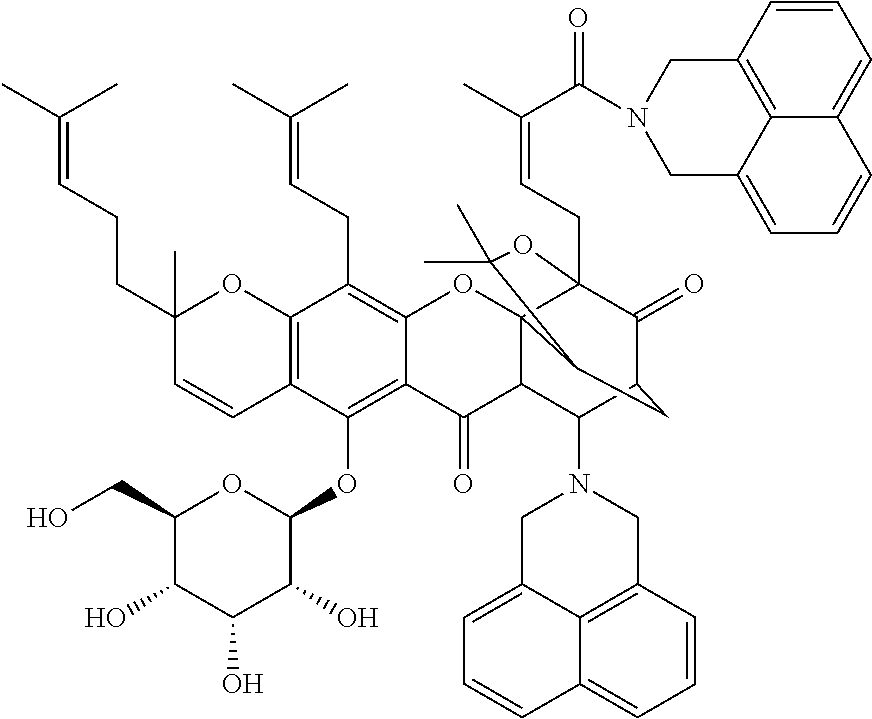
C12=C(OC3OC(CO)C(O)C(O)C3O)C3=C(C(CC=C(C)C)=C1OC14C(C2=O)C(N2CC5=CC=CC6=CC=CC(=C56)C2)C2C(=O)C1(CC=C(C)C(=O)N1CC5=CC=CC6=CC=CC(=C56)C1)OC(C)(C)C4C2)OC(C)(CCC=C(C)C)C=C3
